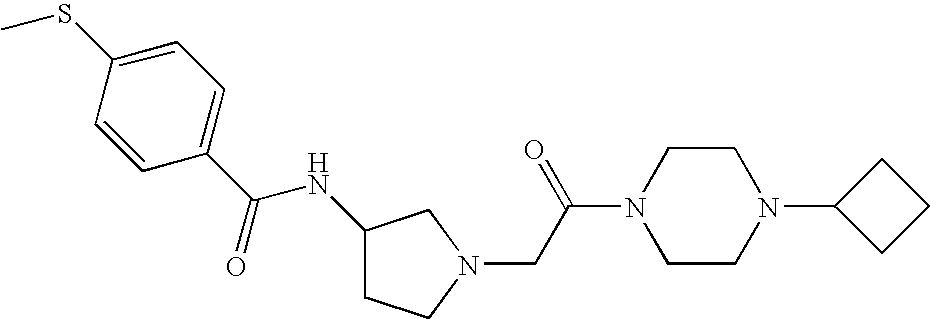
C1(C(NC2CCN(CC(N3CCN(C4CCC4)CC3)=O)C2)=O)=CC=C(SC)C=C1
